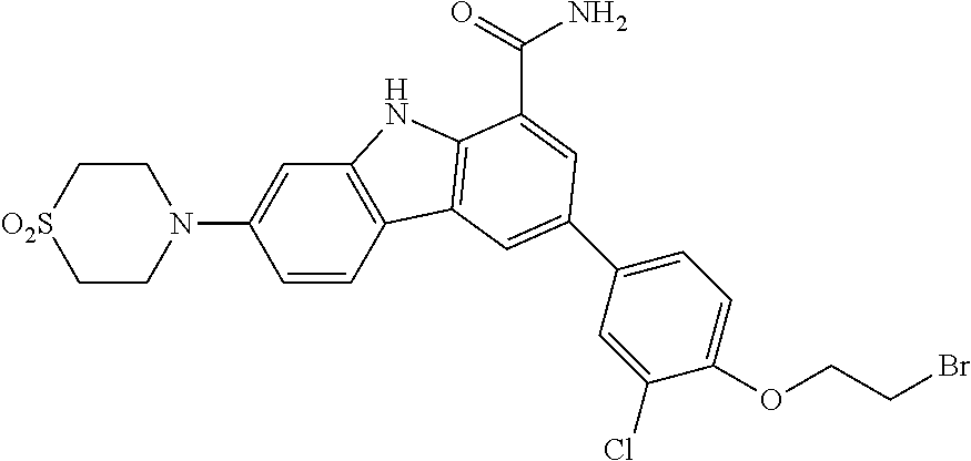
C1=CC2=C(C=C1N1CC[O2S]CC1)NC1=C2C=C(C2=CC=C(OCCBr)C(Cl)=C2)C=C1C(=O)N
